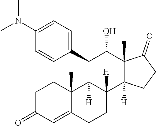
C1C(=O)C=C2C(C)(C1)C1([H])C([H])(CC2)C2([H])C(C)(C(O)C1C1=CC=C(N(C)C)C=C1)C(=O)CC2
